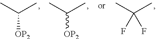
C([OP2])(C)C.C([OP2])(C)C.C(F)(C)(C)F
